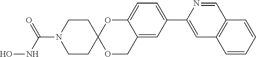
C1=C2C(=CC(C3=CC4=C(C=N3)C=CC=C4)=C1)COC1(O2)CCN(C(NO)=O)CC1
